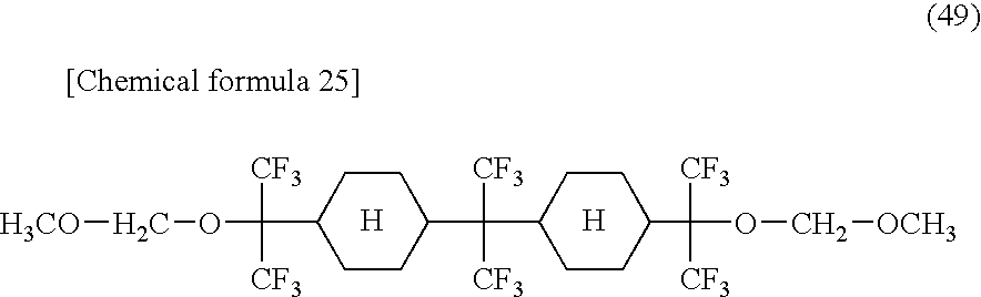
[H3CO]COC([CF3])([CF3])C1CCC(C([CF3])([CF3])C2CCC(C([CF3])([CF3])OC[OCH3])CC2)CC1.[H].[H]
